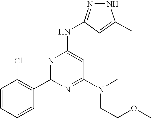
C1=CC=CC(C2=NC(NC3=NNC(C)=C3)=CC(N(C)CCOC)=N2)=C1Cl
